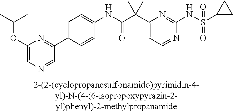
C1(NC(=O)C(C2=CC=NC(NS(=O)(=O)C3CC3)=N2)(C)C)=CC=C(C2=NC(OC(C)C)=CN=C2)C=C1
